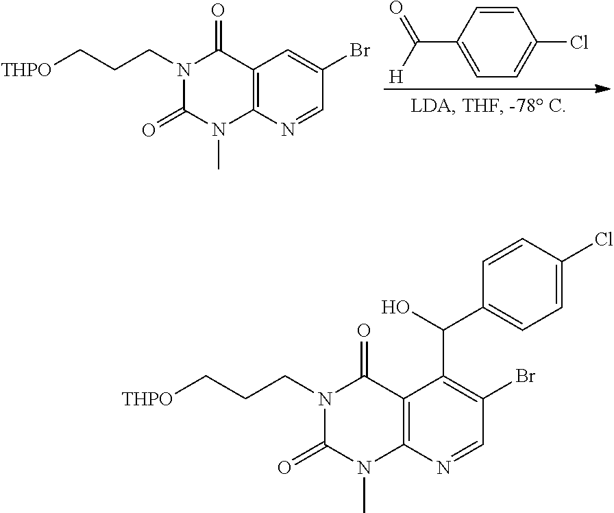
C12=C(N=CC(Br)=C1)N(C)C(=O)N(CCC[THPO])C2=O.C1=CC(C(=O)[H])=CC=C1Cl.C12=C(N=CC(Br)=C1C(C1=CC=C(Cl)C=C1)O)N(C)C(=O)N(CCC[THPO])C2=O
